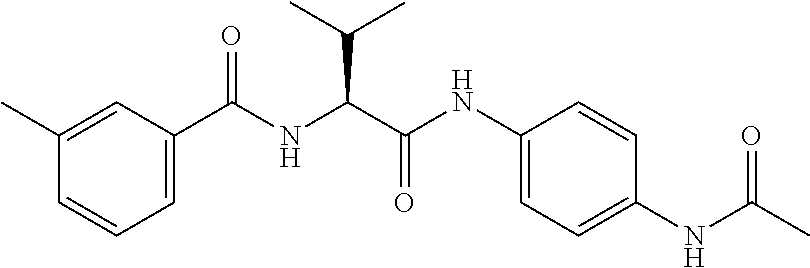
C1=C(C(NC(C(NC2=CC=C(NC(C)=O)C=C2)=O)C(C)C)=O)C=C(C)C=C1
